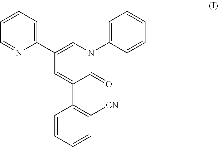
C1(C2=CN(C3=CC=CC=C3)C(=O)C(C3=C([CN])C=CC=C3)=C2)=CC=CC=N1
